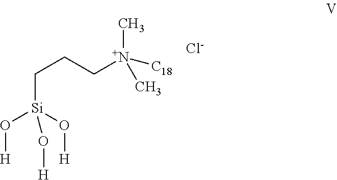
C([Si](O[H])(O[H])O[H])CC[N+](C)(C)[C18].[Cl-]
